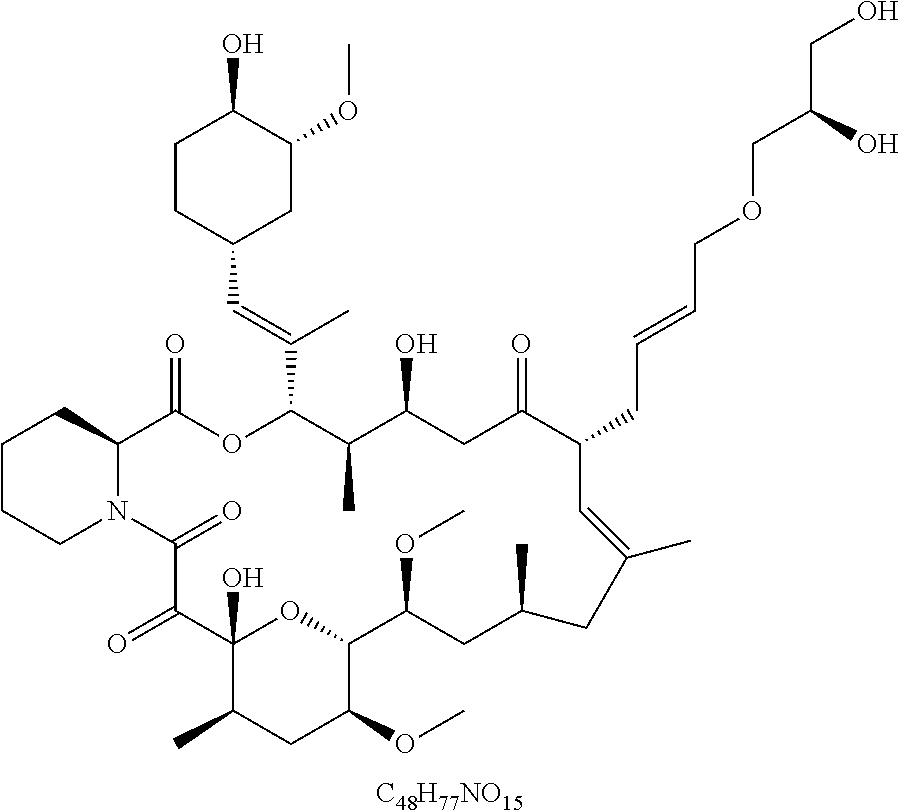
[C48H77NO15].C1CCN2C(C1)C(=O)OC(C(=CC1CC(OC)C(O)CC1)C)C(C)C(O)CC(=O)C(CC=CCOCC(CO)O)C=C(C)CC(C)CC(OC)C1OC(O)(C(=O)C2=O)C(C)CC1OC
